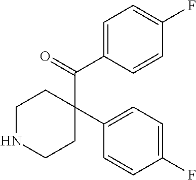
C1NCCC(C2=CC=C(F)C=C2)(C(=O)C2=CC=C(F)C=C2)C1
